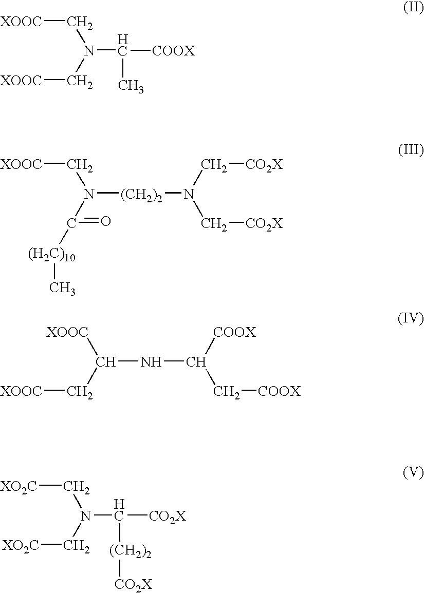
[XOOC]CN(C([COOX])C)C[XOOC].[XOOC]CN([(CH2)2]N(C[CO2X])C[CO2X])C(=O)[(H2C)10]C.[XOOC]C(NC([COOX])C[COOX])C[XOOC].[XO2C]CN(C[XO2C])C([CO2X])[(CH2)2][CO2X]
